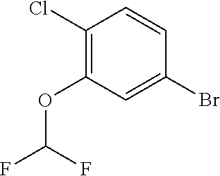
C1(OC(F)F)=C(Cl)C=CC(Br)=C1
